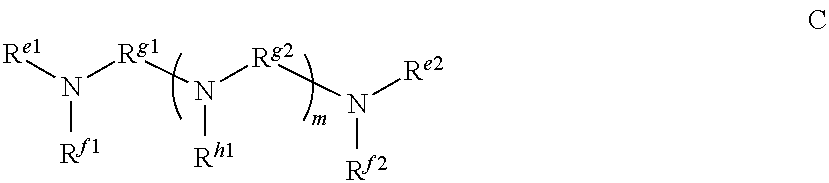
N([Rg1]N([Rg2]N([Re2])[Rf2])[Rh1])([Re1])[Rf1]
